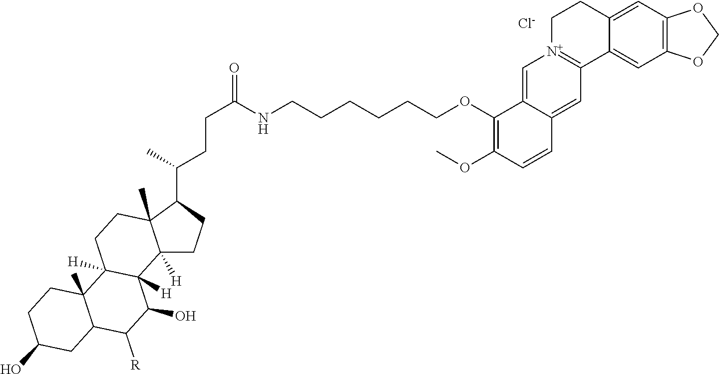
C1=C2C(=CC3=[N+]1CCC1=CC4=C(C=C31)OCO4)C=CC(OC)=C2OCCCCCCNC(CCC(C1C2(C)C([H])(CC1)C1([H])C([H])(CC2)C2(C)C(C([R])C1O)CC(O)CC2)C)=O.[Cl-]
